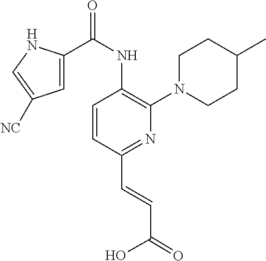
C1=CC(C=CC(=O)O)=NC(N2CCC(C)CC2)=C1NC(C1=CC([NC])=CN1)=O
